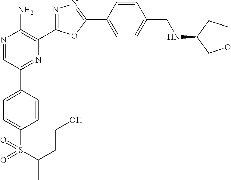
N1=CC(C2=CC=C(S(C(C)CCO)(=O)=O)C=C2)=NC(C2=NN=C(C3=CC=C(CNC4COCC4)C=C3)O2)=C1N
